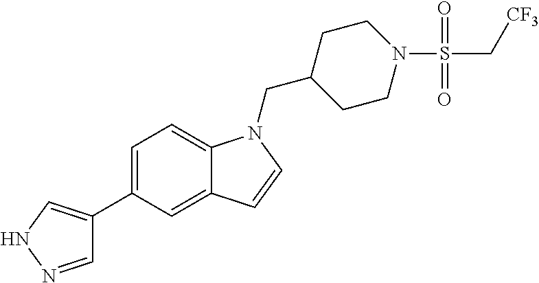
C1=NNC=C1C1=CC=C2C(=C1)C=CN2CC1CCN(S(C[CF3])(=O)=O)CC1
